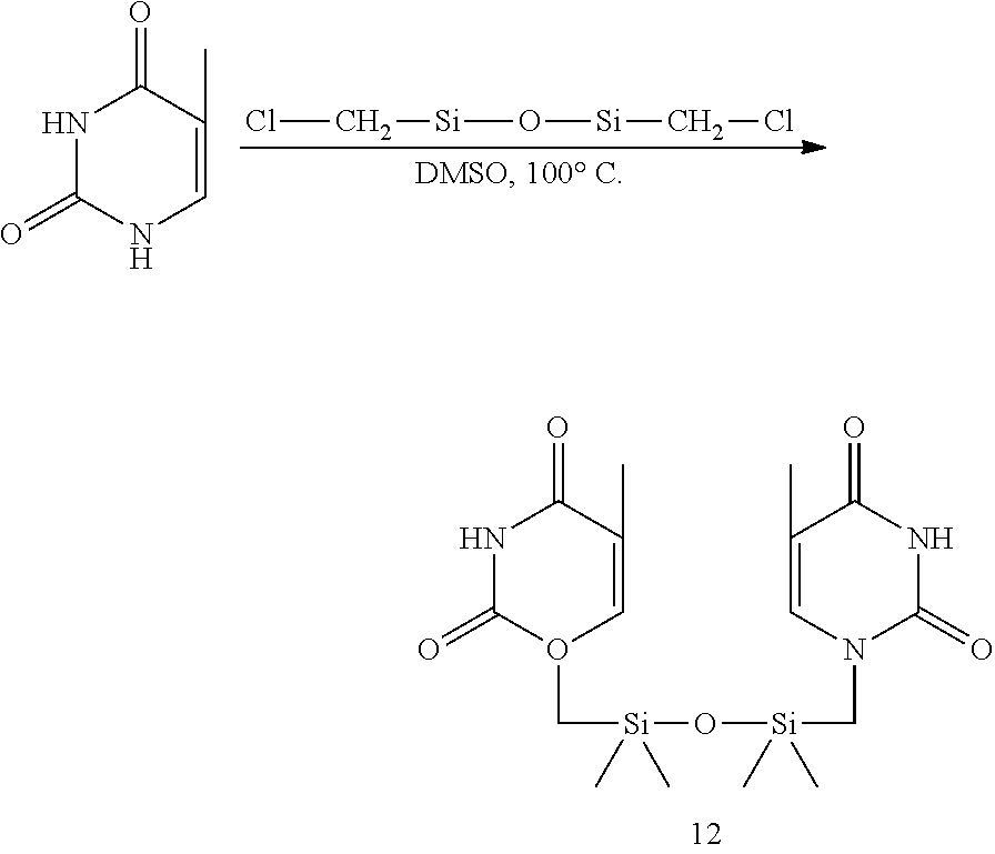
N1C(=O)O(C[Si](O[Si](CN2C(=O)NC(=O)C(C)=C2)(C)C)(C)C)C=C(C)C1=O.ClC[Si]O[Si]CCl.N1C(=O)NC=C(C)C1=O
